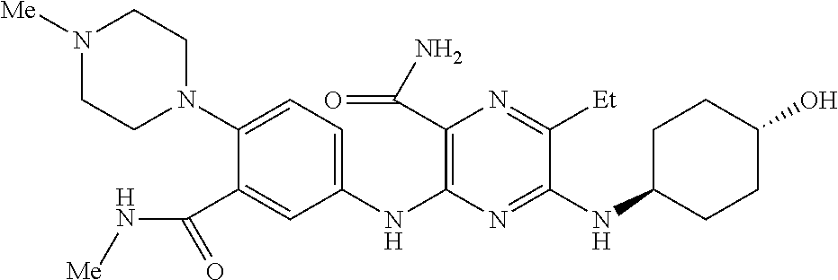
C1(N2CCN([Me])CC2)=CC=C(NC2=C(C(=O)N)N=C([Et])C(NC3CCC(O)CC3)=N2)C=C1C(=O)N[Me]
